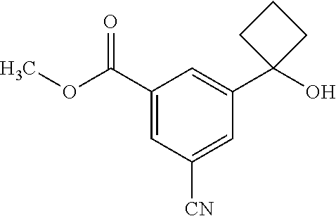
C1(C(OC)=O)=CC([CN])=CC(C2(O)CCC2)=C1
